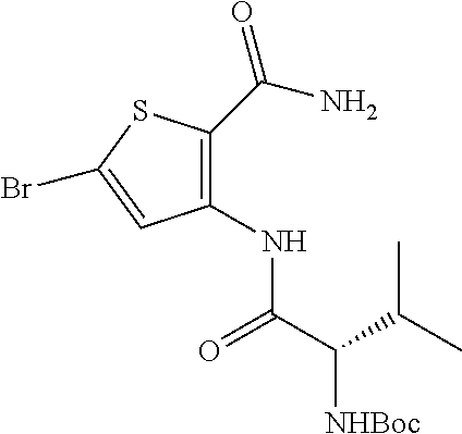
C1(NC(C(C(C)C)[NHBoc])=O)=C(C(N)=O)SC(Br)=C1
